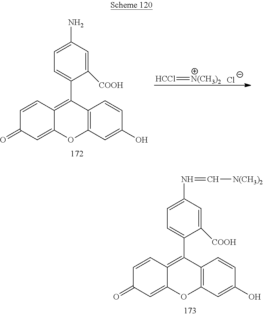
[HCCl]=[N(CH3)2].[Cl-].C1=C(C2=C3C(=CC(=O)C=C3)OC3=C2C=CC(O)=C3)C([COOH])=CC(N)=C1.C1=C(C2=C3C(=CC(=O)C=C3)OC3=C2C=CC(O)=C3)C([COOH])=CC(N=C[N(CH3)2])=C1
